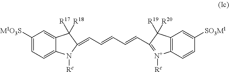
C1([M1O3S])=CC=C2C(=C1)C([R17])([R18])C(=CC=CC=CC1=[N+]([Rc])C3=C(C=C([SO3M1])C=C3)C1([R19])[R20])N2[Rc]
